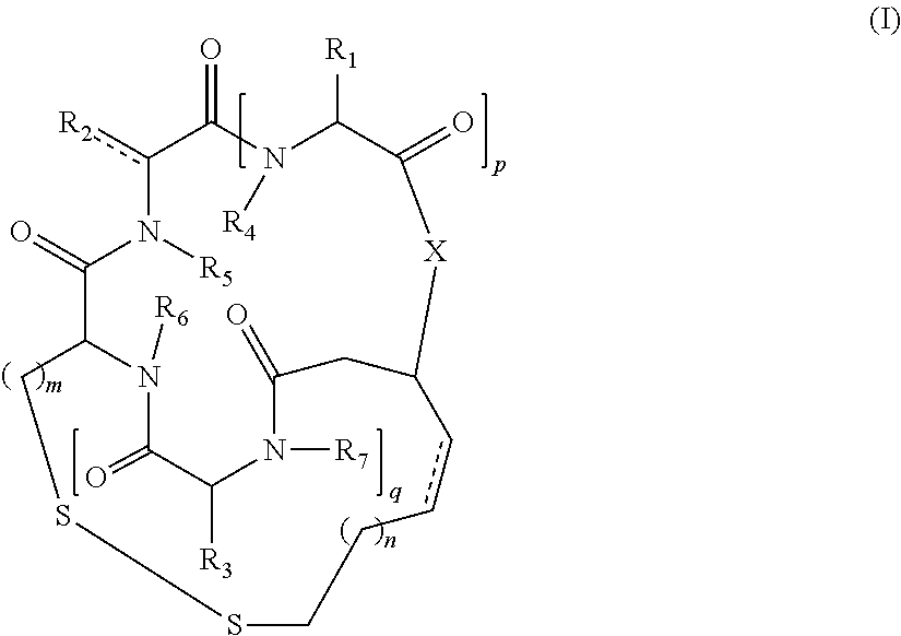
c1([R2])C(=O)N([R4])C([R1])C(=O)[X]C2CC(=O)N([R7])C([R3])C(=O)N([R6])C(C(=O)N1[R5])CSSCCcc2
